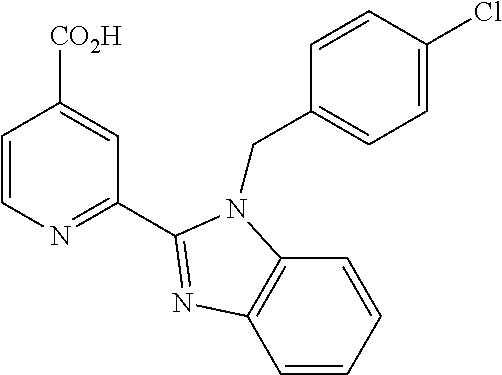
C1=CN=C(C2=NC3=C(N2CC2=CC=C(Cl)C=C2)C=CC=C3)C=C1[CO2H]
